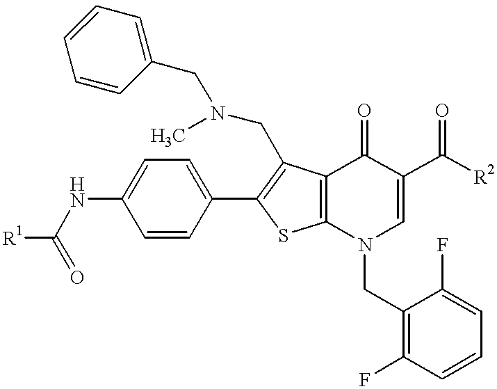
[R1]C(NC1=CC=C(C2=C(CN(C)CC3=CC=CC=C3)C3=C(S2)N(CC2=C(F)C=CC=C2F)C=C(C([R2])=O)C3=O)C=C1)=O
